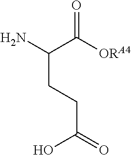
C(CC(N)C([ORA4])=O)C(=O)O
